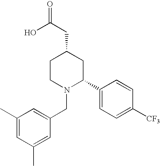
C1(C)=CC(C)=CC(CN2C(C3=CC=C([CF3])C=C3)CC(CC(=O)O)CC2)=C1
